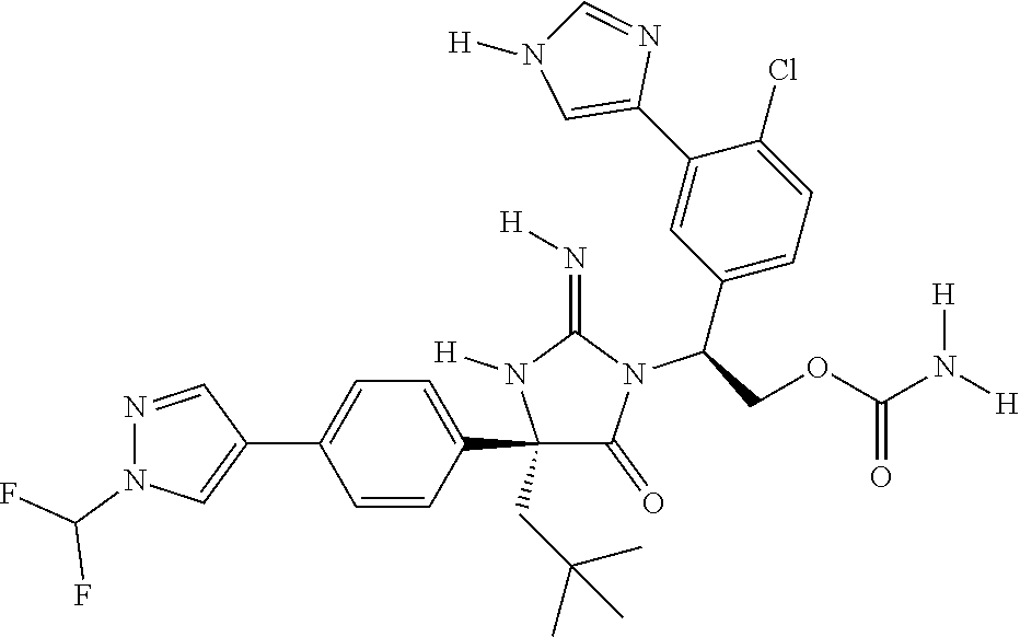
C1(C2=CC=C(C3=CN(C(F)F)N=C3)C=C2)(CC(C)(C)C)C(=O)N(C(C2=CC=C(Cl)C(C3=CN([H])C=N3)=C2)COC(N([H])[H])=O)C(=N[H])N1[H]
